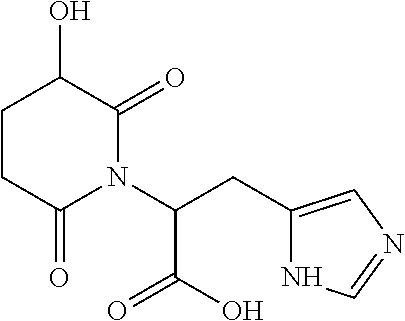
C(C(N1C(=O)CCC(O)C1=O)C(O)=O)C1=CN=CN1
